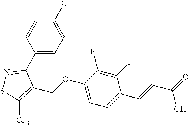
C1(C2=NSC([CF3])=C2COC2=CC=C(C=CC(O)=O)C(F)=C2F)=CC=C(Cl)C=C1
